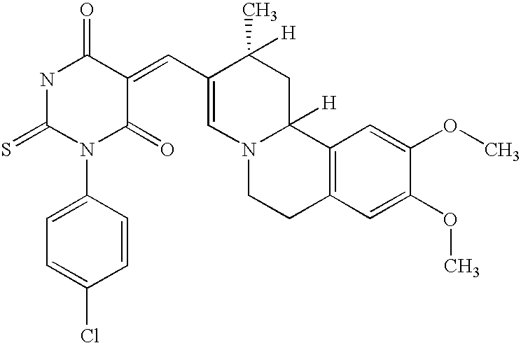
C1(N2C(=O)C(=CC3=CN4C([H])(CC3(C)[H])C3=C(CC4)C=C(OC)C(OC)=C3)C(=O)NC2=S)=CC=C(Cl)C=C1
